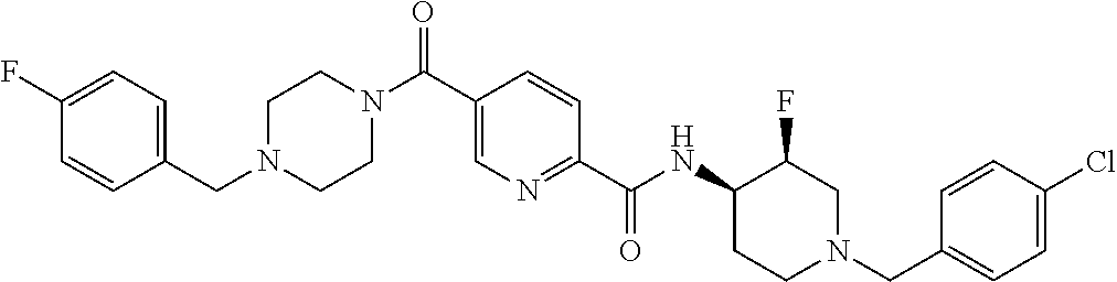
C1CN(C(C2=CN=C(C(=O)NC3C(F)CN(CC4=CC=C(Cl)C=C4)CC3)C=C2)=O)CCN1CC1=CC=C(F)C=C1
